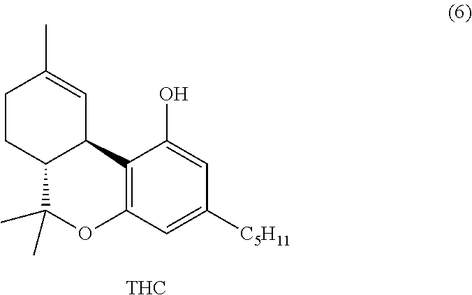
C1CC2C(C=C1C)C1=C(OC2(C)C)C=C([C5H11])C=C1O.[THC]
